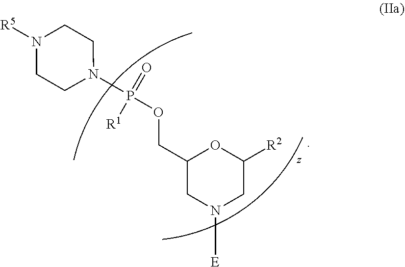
C1(COP(N2CCN([R5])CC2)(=O)[R1])CN([E])CC([R2])O1
